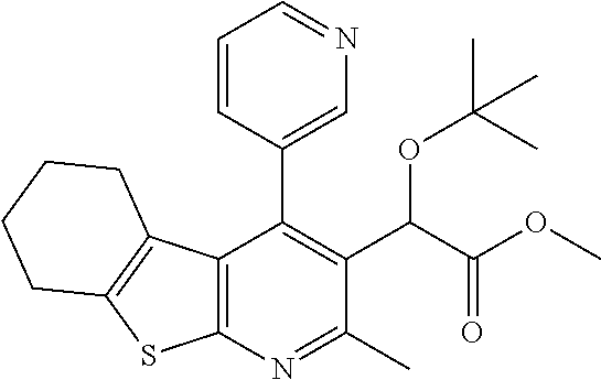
C12=C(N=C(C)C(C(C(OC)=O)OC(C)(C)C)=C1C1=CN=CC=C1)SC1=C2CCCC1
